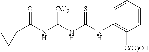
C(NC(NC(NC1=C([C(O)OH])C=CC=C1)=S)[CCl3])(=O)C1CC1
